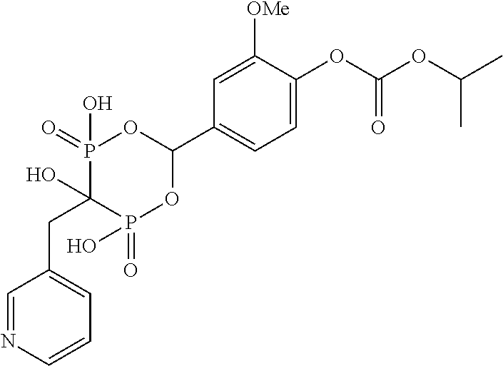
C1=C(OC(OC(C)C)=O)C([OMe])=CC(C2OP(=O)(O)C(O)(CC3=CC=CN=C3)P(=O)(O)O2)=C1
